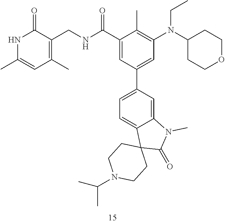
N(CC)(C1CCOCC1)C1=C(C)C(C(NCC2=C(C)C=C(C)NC2=O)=O)=CC(C2=CC=C3C(=C2)N(C)C(=O)C32CCN(C(C)C)CC2)=C1
